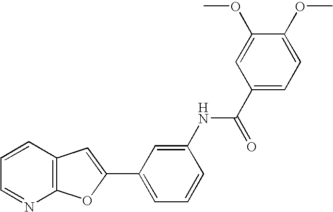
C12=C(C=CC=N1)C=C(C1=CC=CC(NC(C3=CC=C(OC)C(OC)=C3)=O)=C1)O2
